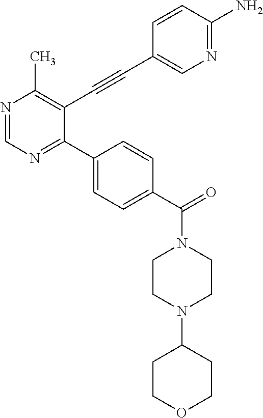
N1=CN=C(C2=CC=C(C(=O)N3CCN(C4CCOCC4)CC3)C=C2)C(C#CC2=CN=C(N)C=C2)=C1C
